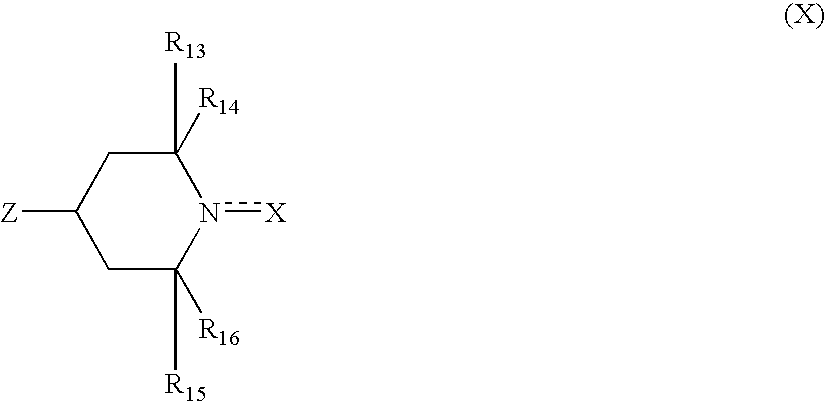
C1C([R15])([R16])n([X])C([R13])([R14])CC1[Z]
